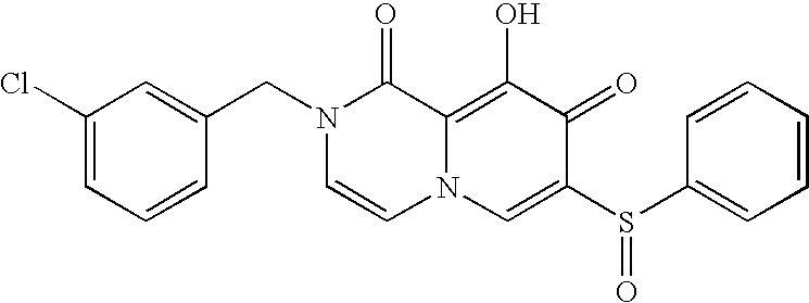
C1(Cl)=CC=CC(CN2C=CN3C(=C(O)C(=O)C(S(C4=CC=CC=C4)=O)=C3)C2=O)=C1
